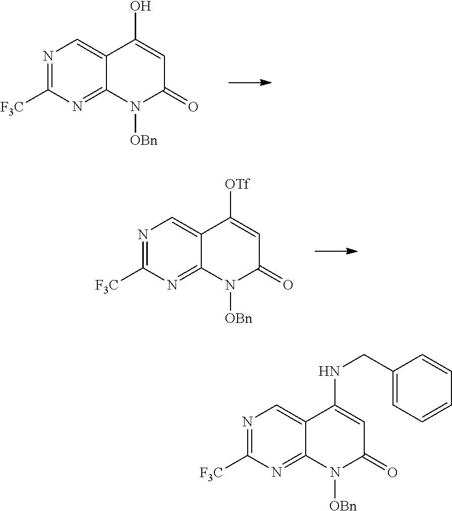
N1=C([F3C])N=C2C(=C1)C(O)=CC(=O)N2[OBn].N1=C([F3C])N=C2C(=C1)C([OTf])=CC(=O)N2[OBn].N1=C([F3C])N=C2C(=C1)C(NCC1=CC=CC=C1)=CC(=O)N2[OBn]
